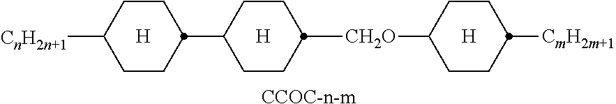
[CCOC-n-m].[H].[H].[H].C1CC([CnH2n+1])CCC1C1CCC([CH2O]C2CCC([CmH2m+1])CC2)CC1
